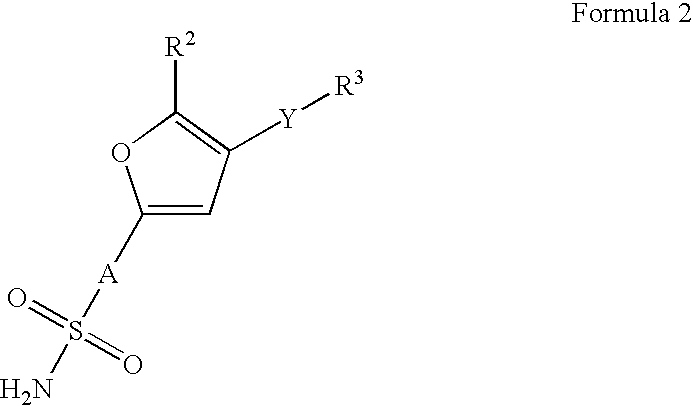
C1([A]S(N)(=O)=O)=CC([Y][R3])=C([R2])O1
